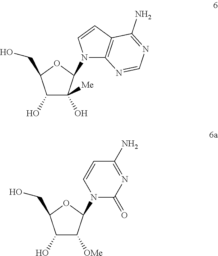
C1(O)C(O)([Me])C(N2C3=C(C=C2)C(N)=NC=N3)OC1CO.C1(O)C([OMe])C(N2C(=O)N=C(N)C=C2)OC1CO
